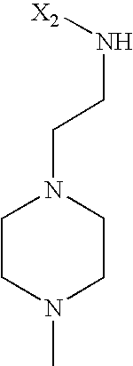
C1CN(C)CCN1CCN[X2]
